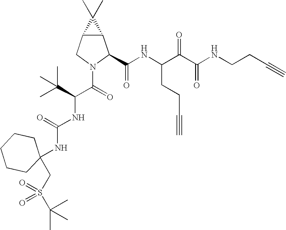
C12C(CN(C(=O)C(C(C)(C)C)NC(NC3(CS(C(C)(C)C)(=O)=O)CCCCC3)=O)C1C(NC(C(C(NCCC#C)=O)=O)CCC#C)=O)C2(C)C
